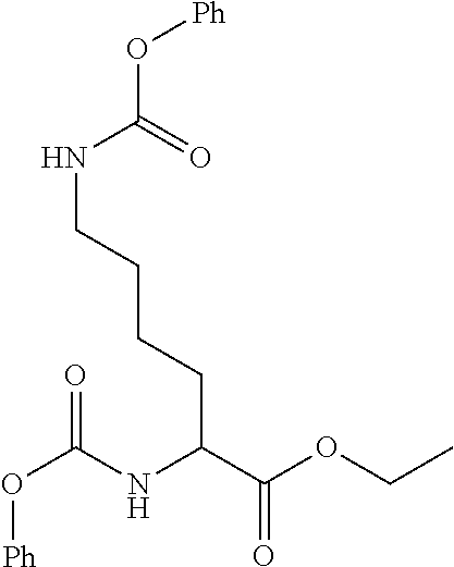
[Ph]OC(NCCCCC(C(OCC)=O)NC(O[Ph])=O)=O
